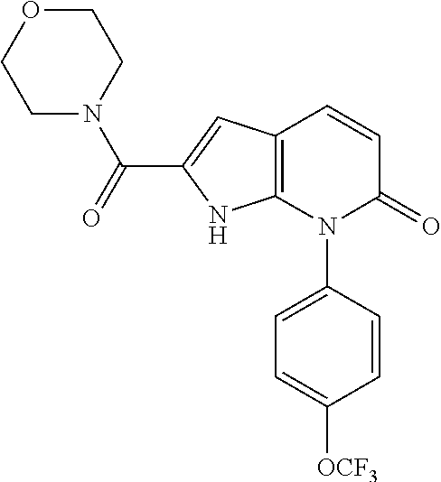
C1=CC(N2C(=O)C=CC3=C2NC(C(=O)N2CCOCC2)=C3)=CC=C1[OCF3]
